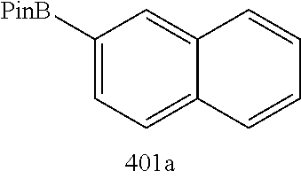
C1([PinB])=CC=C2C(=C1)C=CC=C2
